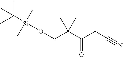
C(C(C(CC#N)=O)(C)C)O[Si](C(C)(C)C)(C)C
